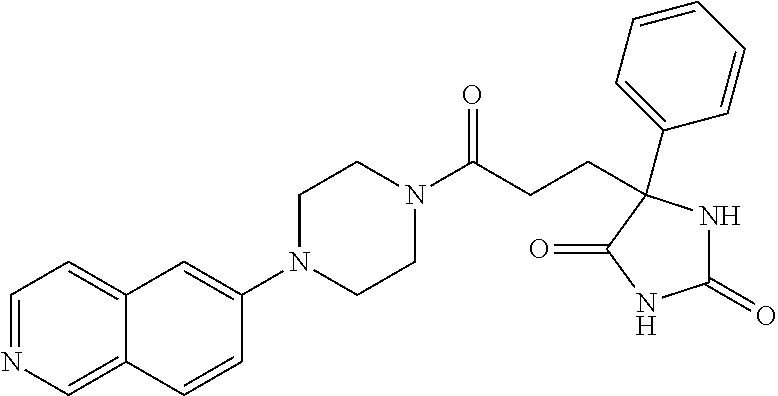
C1(N2CCN(C(CCC3(C4=CC=CC=C4)NC(=O)NC3=O)=O)CC2)=CC2=CC=NC=C2C=C1
